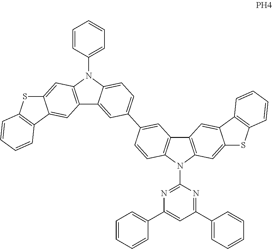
C12=C(N(C3=CC=CC=C3)C3=CC=C(C4=CC5=C(C=C4)N(C4=NC(C6=CC=CC=C6)=CC(C6=CC=CC=C6)=N4)C4=C5C=C5C(=C4)SC4=C5C=CC=C4)C=C13)C=C1C(=C2)C2=C(S1)C=CC=C2
